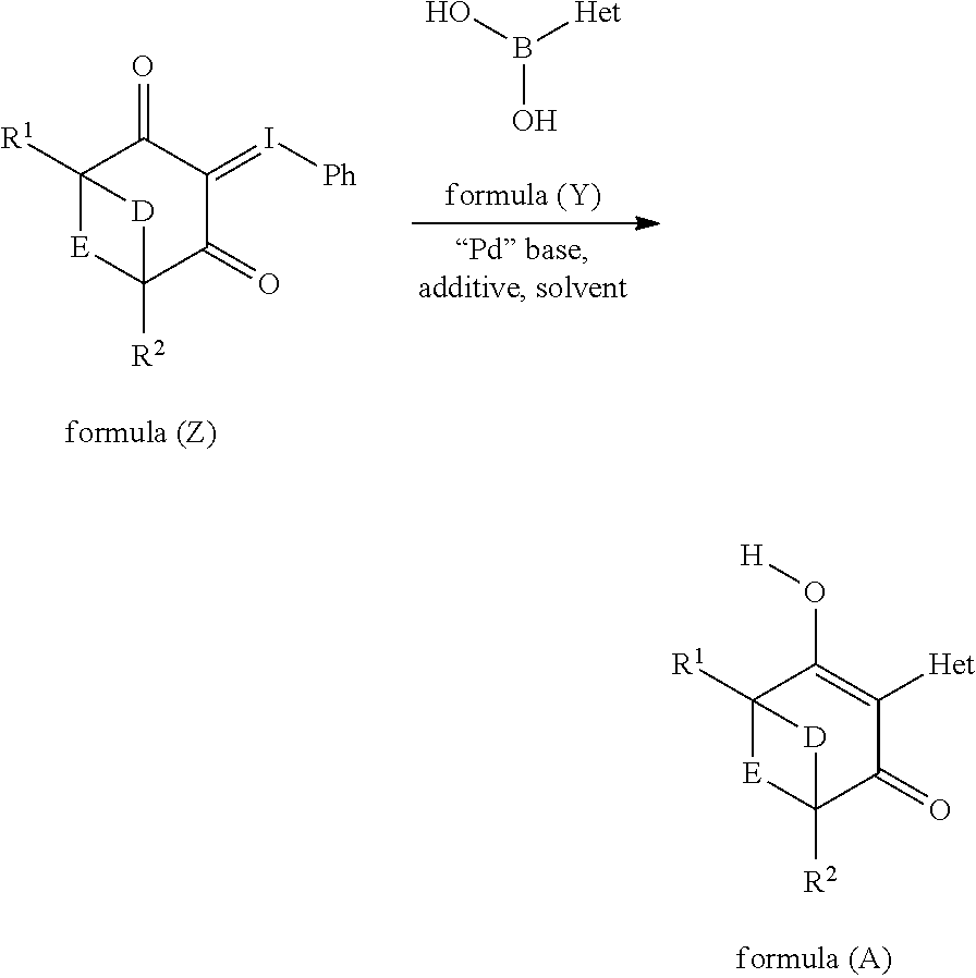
OB(O)[Het].C12([R1])[E]C([R2])(C(=O)C(=I[Ph])C1=O)[D]2.C12([R1])[E]C([R2])(C(=O)C([Het])=C1O[H])[D]2
